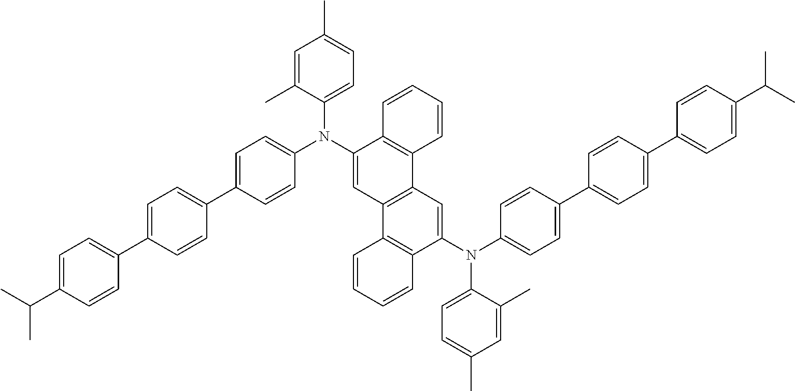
C12=C(C(N(C3=CC=C(C)C=C3C)C3=CC=C(C4=CC=C(C5=CC=C(C(C)C)C=C5)C=C4)C=C3)=CC3=C1C=C(N(C1=CC=C(C)C=C1C)C1=CC=C(C4=CC=C(C5=CC=C(C(C)C)C=C5)C=C4)C=C1)C1=C3C=CC=C1)C=CC=C2
